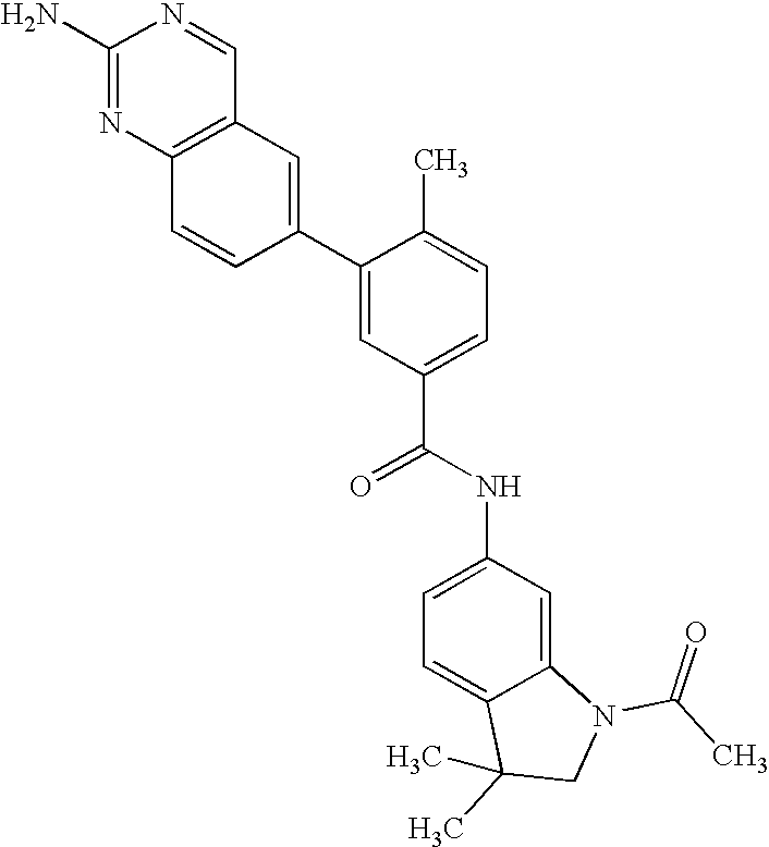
C12=C(N=C(N)N=C1)C=CC(C1=CC(C(NC3=CC=C4C(=C3)N(C(C)=O)CC4(C)C)=O)=CC=C1C)=C2
